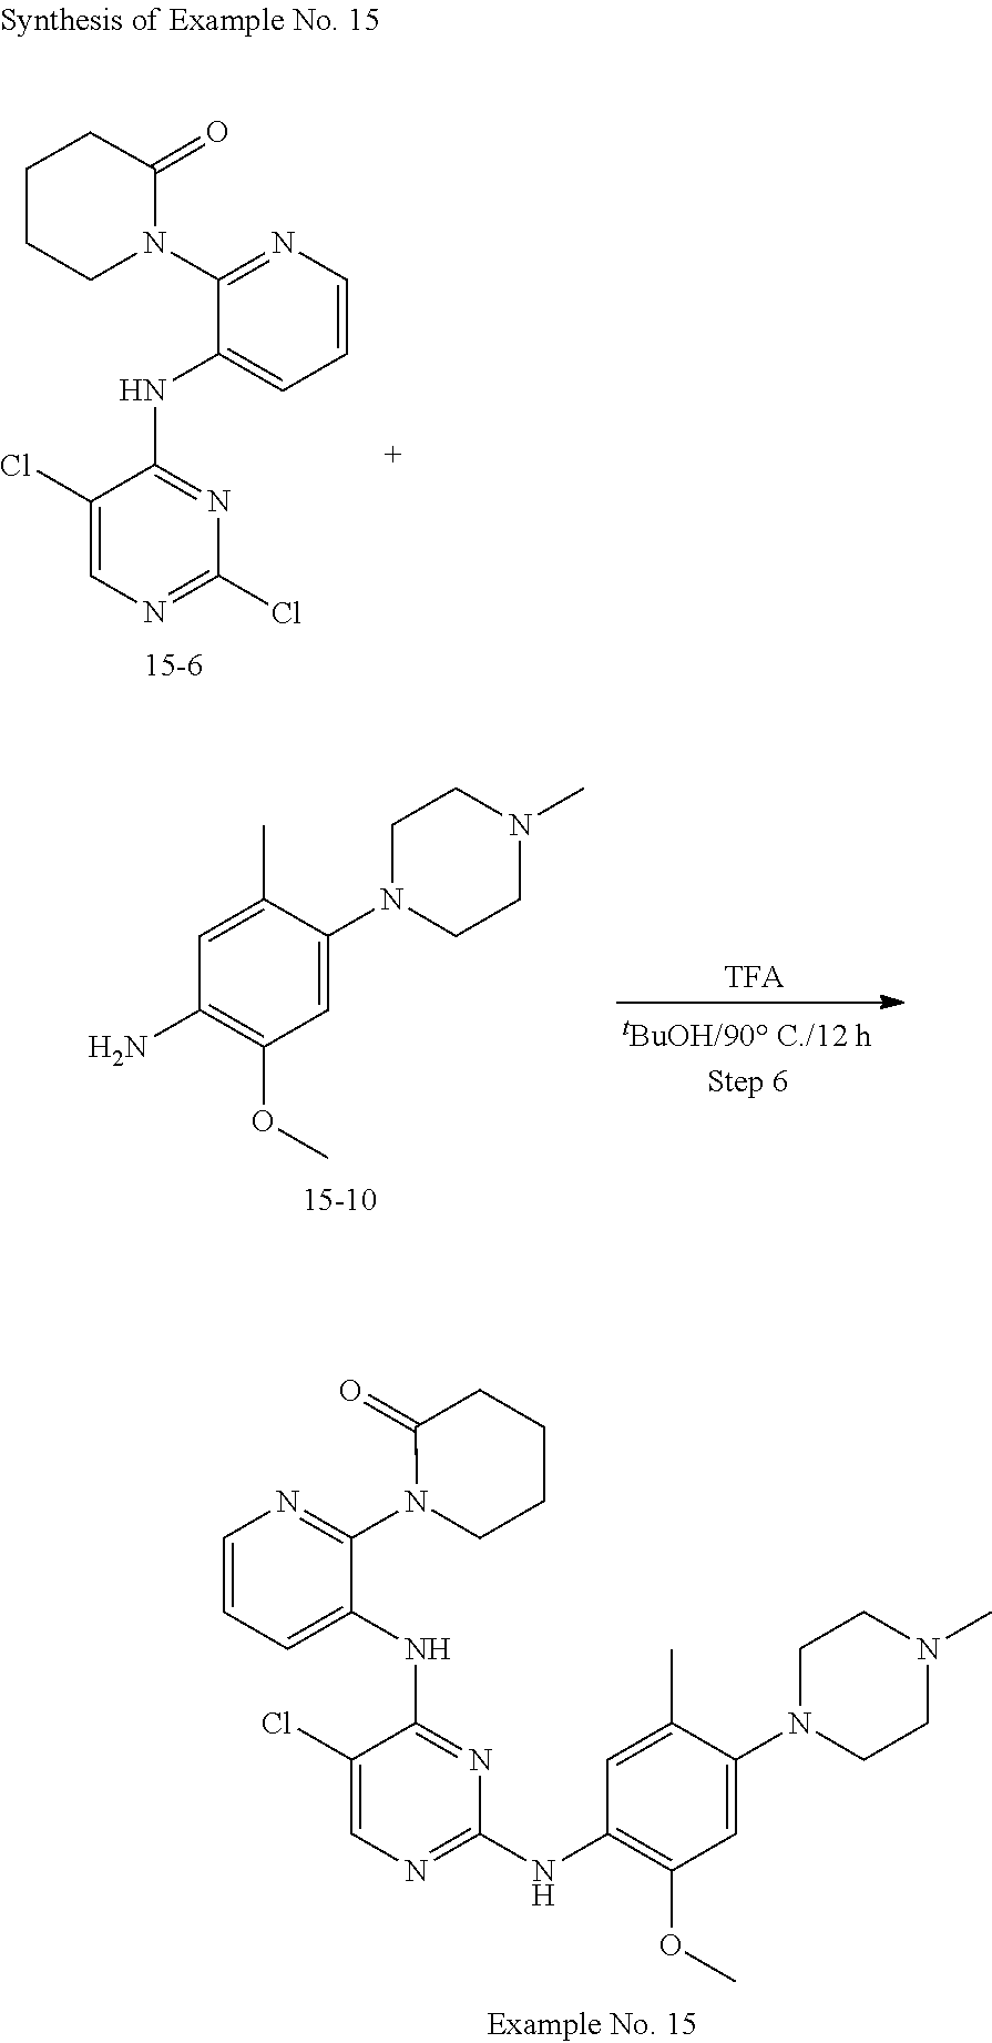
N(C1=NC(NC2=C(OC)C=C(N3CCN(C)CC3)C(C)=C2)=NC=C1Cl)C1=CC=CN=C1N1CCCCC1=O.C1=CN=C(N2CCCCC2=O)C(NC2=NC(Cl)=NC=C2Cl)=C1.C1=C(C)C(N2CCN(C)CC2)=CC(OC)=C1N
